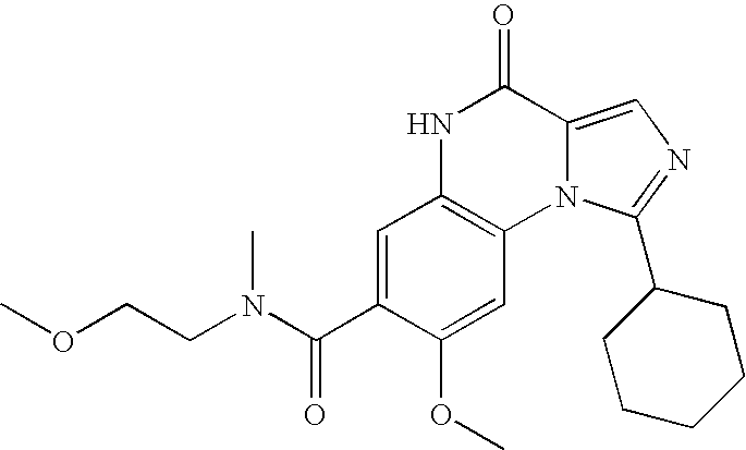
C1=C(C(N(CCOC)C)=O)C(OC)=CC2=C1NC(=O)C1=CN=C(C3CCCCC3)N21
